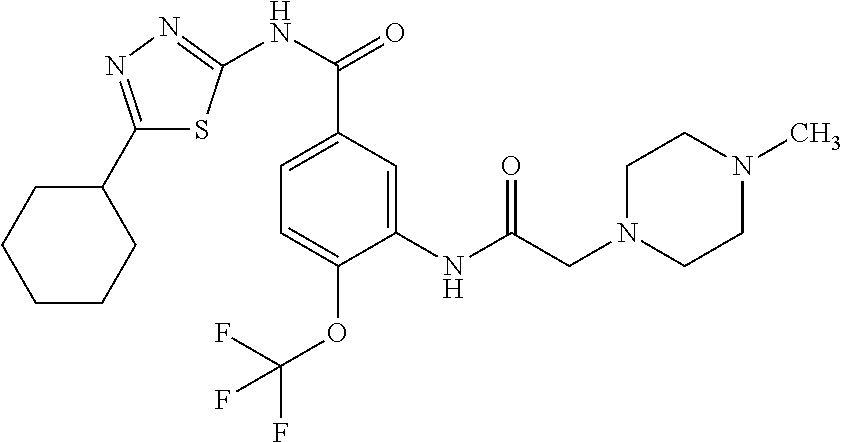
C1(C2CCCCC2)=NN=C(NC(C2=CC=C(OC(F)(F)F)C(NC(=O)CN3CCN(C)CC3)=C2)=O)S1
